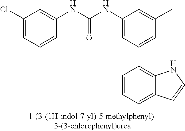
C1(NC(NC2=CC(Cl)=CC=C2)=O)=CC(C2=C3C(=CC=C2)C=CN3)=CC(C)=C1
